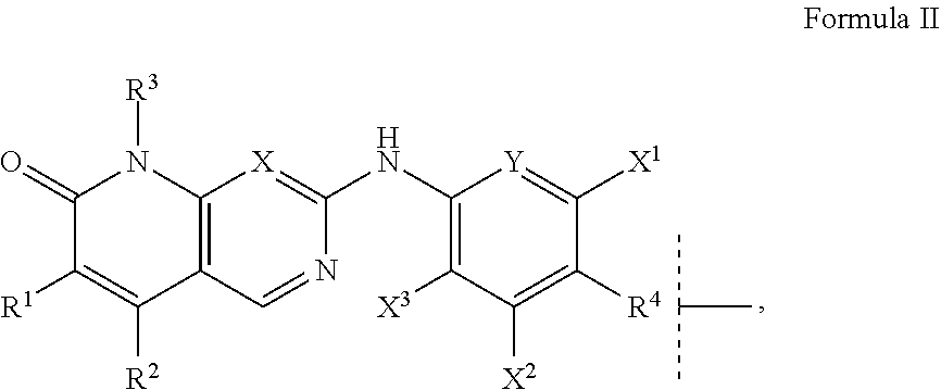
N1([R3])C(=O)C([R1])=C([R2])C2=C1[X]=C(NC1=C([X3])C([X2])=C([R4])C([X1])=[Y]1)N=C2.C(C)(C)C
